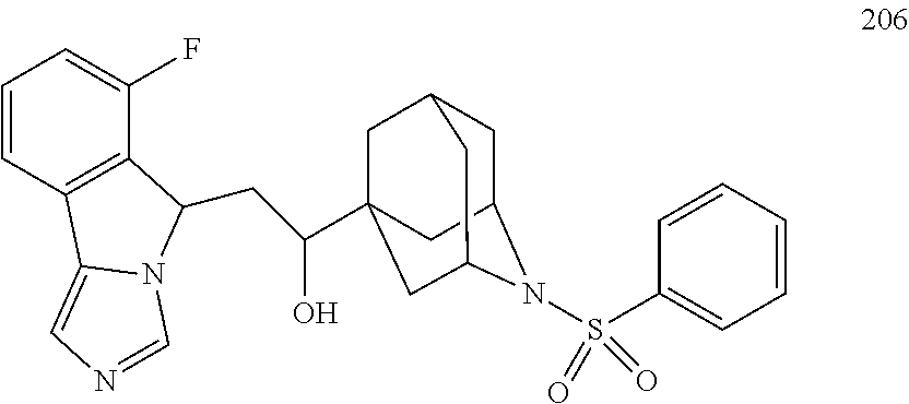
C1C2CC3(C(CC4C5=C(C=CC=C5F)C5=CN=CN54)O)CC1CC(C3)N2S(C1=CC=CC=C1)(=O)=O
